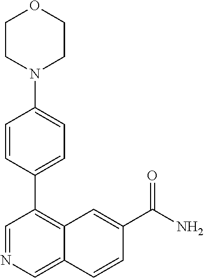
C1=CC(C2=C3C(=CN=C2)C=CC(C(N)=O)=C3)=CC=C1N1CCOCC1
